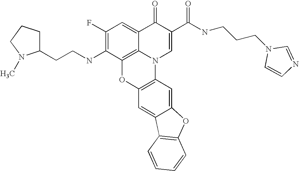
C1(F)=C(NCCC2CCCN2C)C2=C3C(=C1)C(=O)C(C(NCCCN1C=CN=C1)=O)=CN3C1=C(O2)C=C2C(=C1)OC1=C2C=CC=C1
